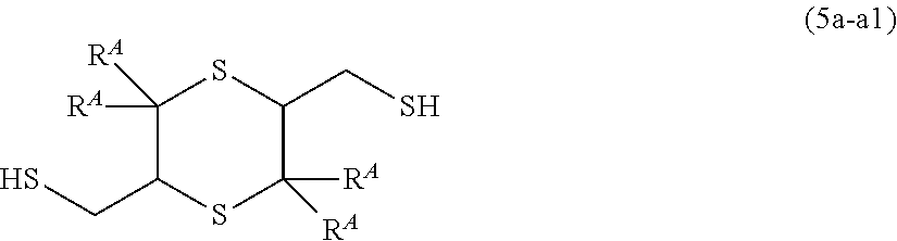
C1([RA])([RA])C(CS)SC([RA])([RA])C(CS)S1
